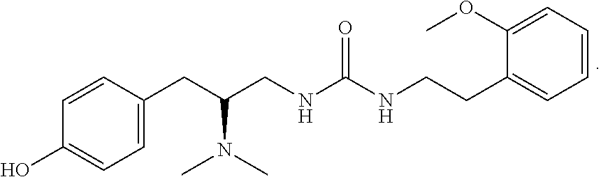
C1=C(CC(CNC(NCCC2=CC=CC=C2OC)=O)N(C)C)C=CC(O)=C1
